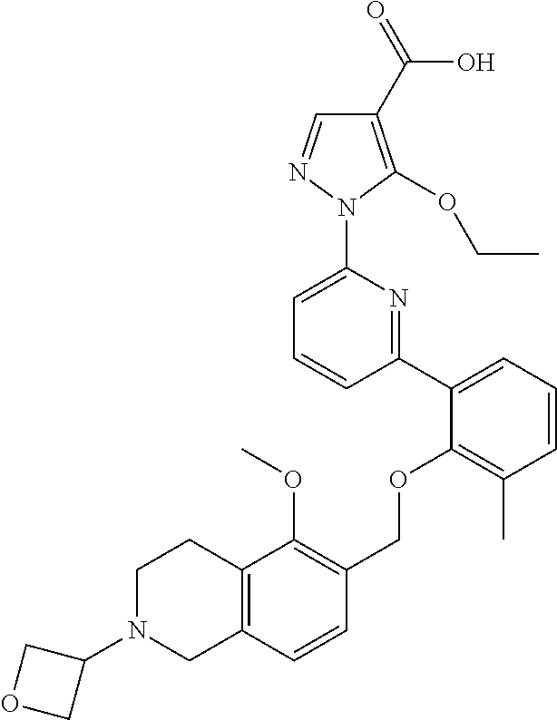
C1(C2=CC=CC(C)=C2OCC2=C(OC)C3=C(C=C2)CN(C2COC2)CC3)=NC(N2N=CC(C(=O)O)=C2OCC)=CC=C1
